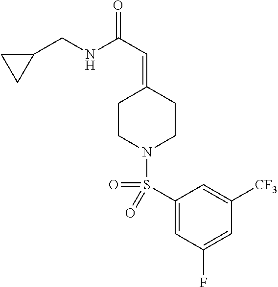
C1(CNC(C=C2CCN(S(=O)(C3=CC(F)=CC([CF3])=C3)=O)CC2)=O)CC1
